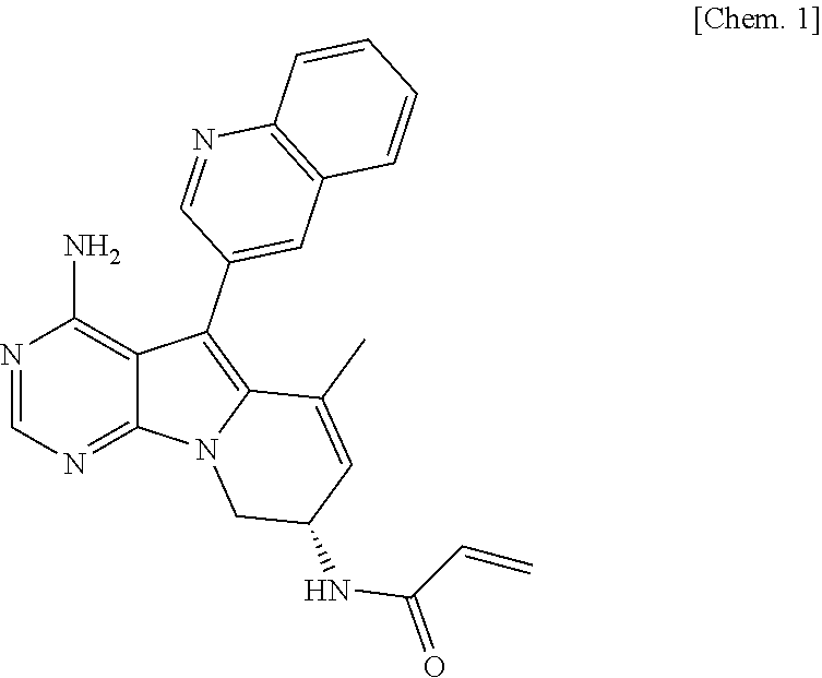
N1=CN=C2C(=C1N)C(C1=CC3=C(N=C1)C=CC=C3)=C1N2CC(NC(C=C)=O)C=C1C
